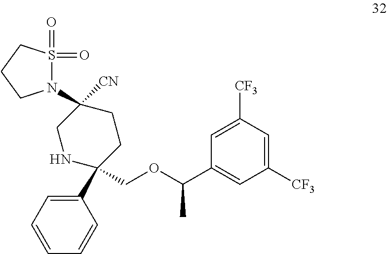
C1([CF3])=CC(C(OCC2(C3=CC=CC=C3)CCC([CN])(N3S(=O)(=O)CCC3)CN2)C)=CC([CF3])=C1
